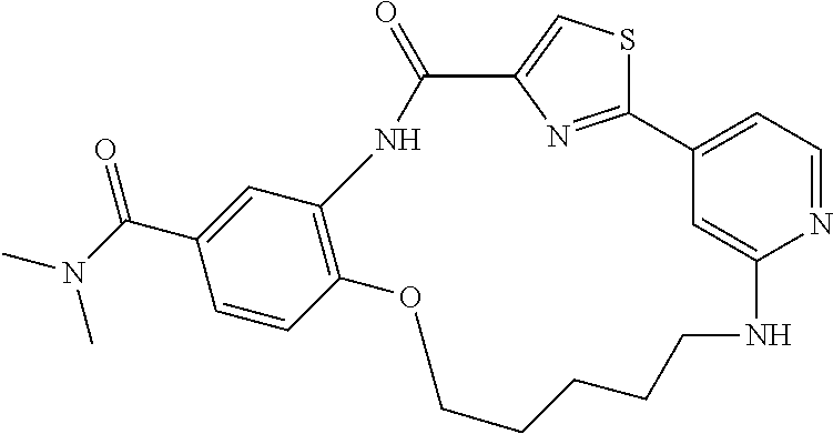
C1=C(C(N(C)C)=O)C=CC2=C1NC(=O)C1=CSC(=N1)C1=CC=NC(=C1)NCCCCCO2
